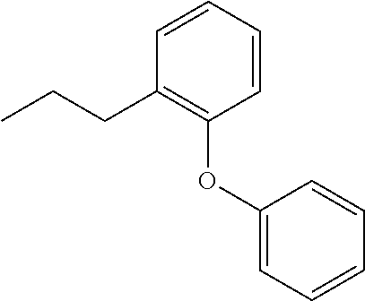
C1(CCC)=C(OC2=CC=CC=C2)C=CC=C1
